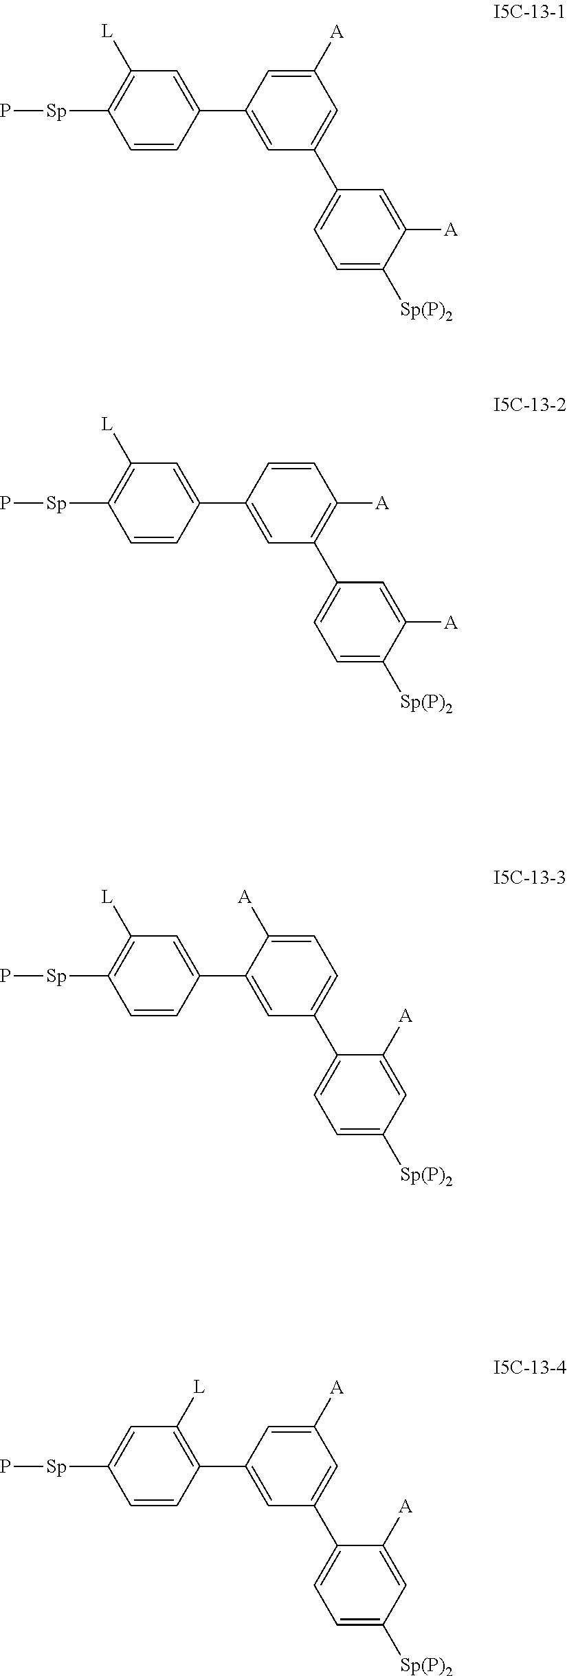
C1(C2=CC(C3=CC=C([Sp(P)2])C([A])=C3)=CC([A])=C2)=CC([L])=C([Sp]P)C=C1.C1(C2=CC(C3=CC=C([Sp(P)2])C([A])=C3)=C([A])C=C2)=CC([L])=C([Sp]P)C=C1.C1(C2=CC(C3=CC=C([Sp(P)2])C=C3[A])=CC=C2[A])=CC([L])=C([Sp]P)C=C1.C1(C2=CC(C3=CC=C([Sp(P)2])C=C3[A])=CC([A])=C2)=C([L])C=C([Sp]P)C=C1
